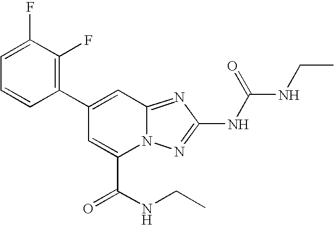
C1(C2=CC3=NC(NC(=O)NCC)=NN3C(C(NCC)=O)=C2)=C(F)C(F)=CC=C1
